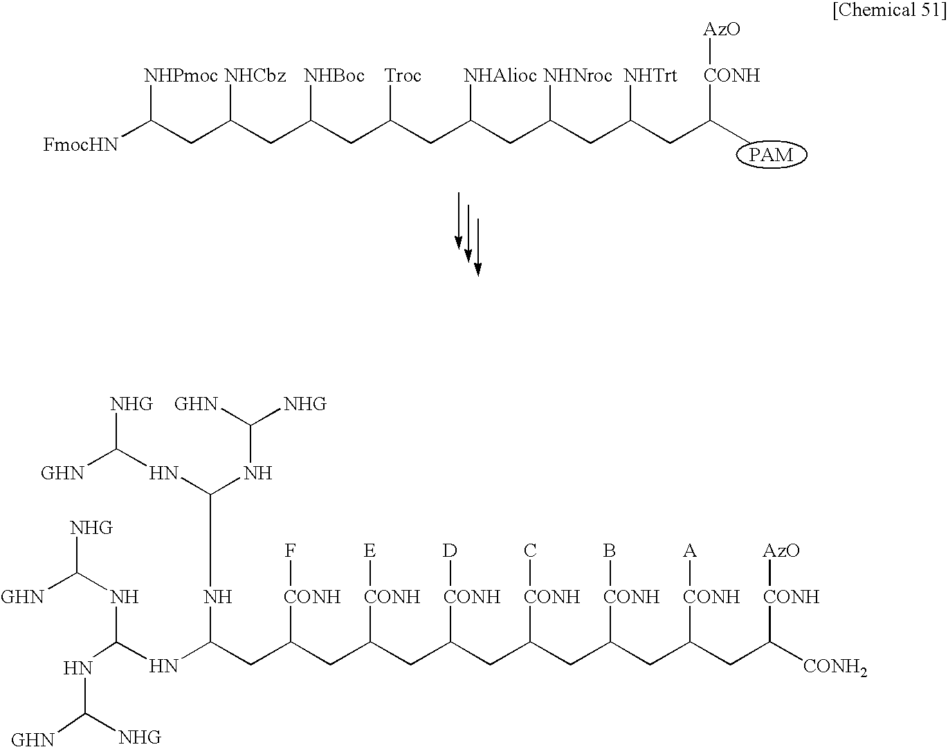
N(C(CC(CC(CC(CC(CC(CC(CC([CONH2])[CONH][AzO])[CONH][A])[CONH]B)[CONH]C)[CONH][D])[CONH][E])[CONH]F)NC(NC([GHN])[NHG])NC([GHN])[NHG])C(NC([GHN])[NHG])NC([NHG])[GHN].[FmocHN]C(CC(CC(CC(CC(CC(CC(CC(C)[CONH][AzO])[NHTrt])[NHNroc])[NHAlioc])[Troc])[NHBoc])[NHCbz])[NHPmoc]
